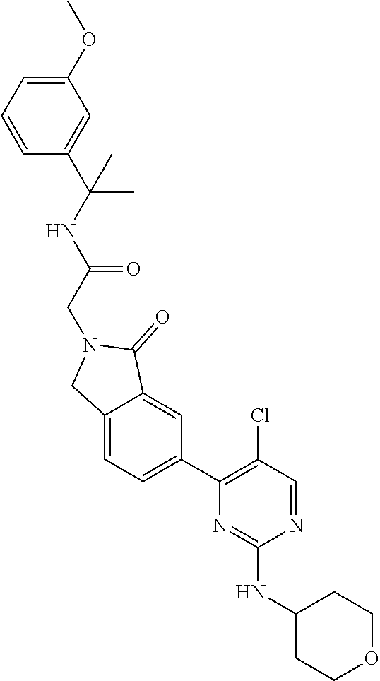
C1(NC2=NC(C3=CC=C4C(=C3)C(=O)N(CC(=O)NC(C)(C3=CC(OC)=CC=C3)C)C4)=C(Cl)C=N2)CCOCC1
